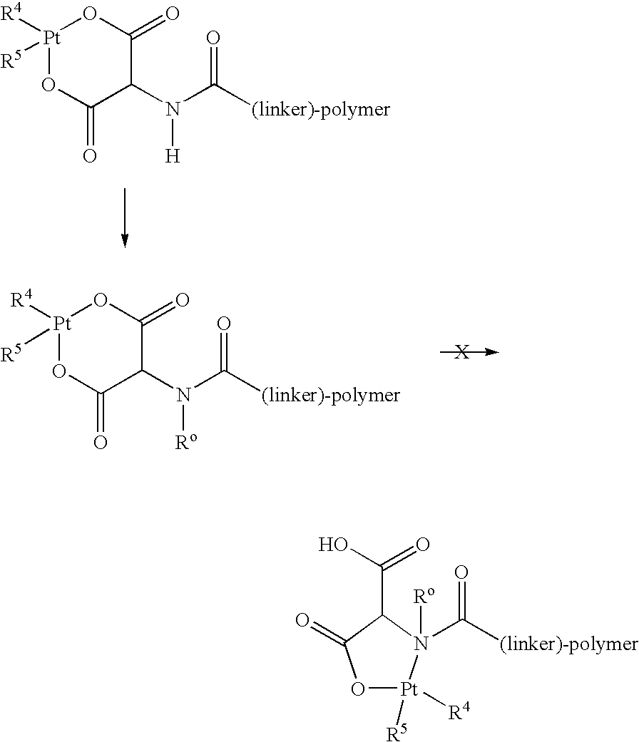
[Pt]1([R4])([R5])OC(=O)C(N(C([(linker)-polymer])=O)[H])C(=O)O1.[Pt]1([R4])([R5])OC(=O)C(N(C([(linker)-polymer])=O)[Ro])C(=O)O1.C([(linker)-polymer])(=O)N1([Ro])[Pt]([R4])([R5])OC(=O)C1C(O)=O
